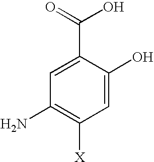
C1(C(=O)O)=CC(N)=C([X])C=C1O
